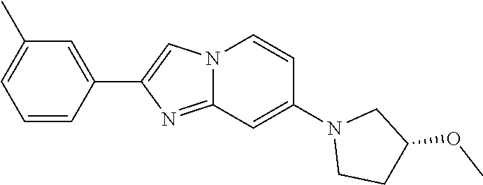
C1=CC(C2=CN3C(=N2)C=C(N2CCC(OC)C2)C=C3)=CC(C)=C1
